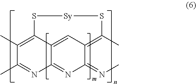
C1(C)=C2C3=CC(=C(C)S[Sy]S2)C(=NC)N=C3N=C1C
